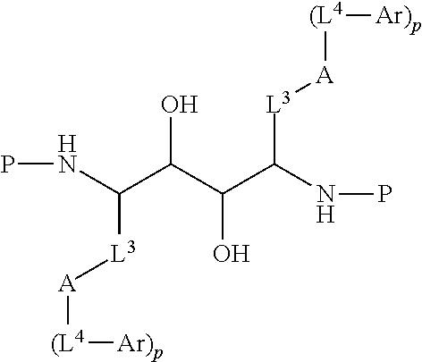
N(C(C(C(C(NP)[L3][A][(L4][Ar)p])O)O)[L3][A][(L4][Ar)p])P
